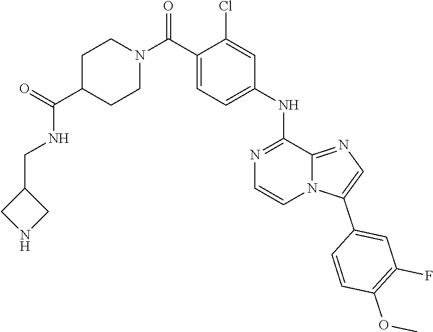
C1C(C(NCC2CNC2)=O)CCN(C(C2=CC=C(NC3=NC=CN4C3=NC=C4C3=CC(F)=C(OC)C=C3)C=C2Cl)=O)C1
